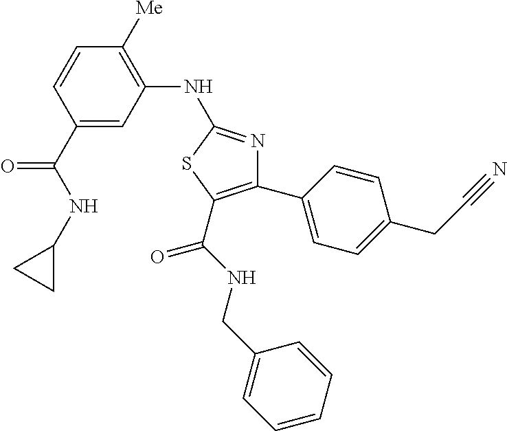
C1(C(NC2CC2)=O)=CC(NC2=NC(C3=CC=C(CC#N)C=C3)=C(C(NCC3=CC=CC=C3)=O)S2)=C([Me])C=C1
